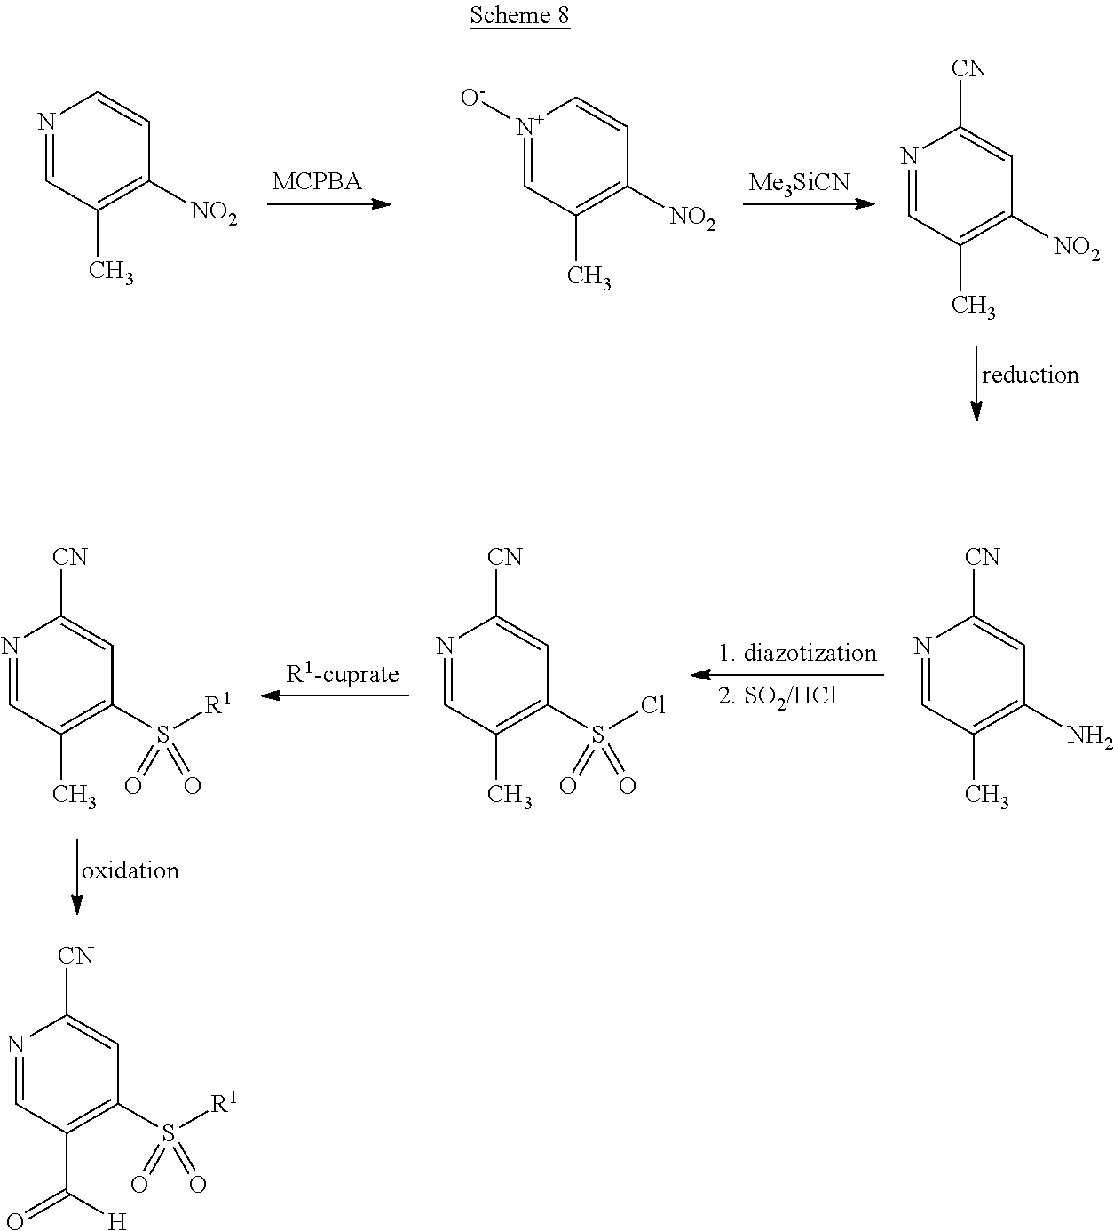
[Me3SiCN].N1=CC(C)=C([NO2])C=C1.[N+]1([O-])=CC(C)=C([NO2])C=C1.N1=CC(C)=C([NO2])C=C1[CN].N1=CC(C)=C(N)C=C1[CN].N1=CC(C)=C(S(Cl)(=O)=O)C=C1[CN].N1=CC(C)=C(S([R1])(=O)=O)C=C1[CN].N1=CC(C([H])=O)=C(S([R1])(=O)=O)C=C1[CN]
